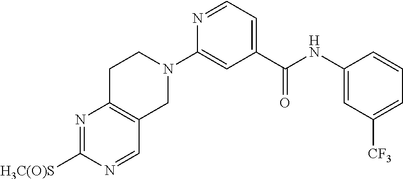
N1=C([H3C(O)S])N=CC2=C1CCN(C1=CC(C(NC3=CC([CF3])=CC=C3)=O)=CC=N1)C2
